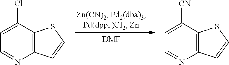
C12=C(C(Cl)=CC=N1)SC=C2.[DMF].C12=C(C([CN])=CC=N1)SC=C2
